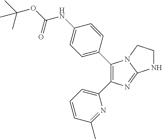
C1(C2=C(C3=CC=CC(C)=N3)N=C3N2CCN3)=CC=C(NC(=O)OC(C)(C)C)C=C1
